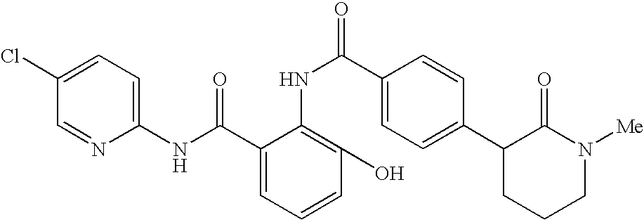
C1(NC(C2=CC=CC(O)=C2NC(C2=CC=C(C3CCCN([Me])C3=O)C=C2)=O)=O)=CC=C(Cl)C=N1
